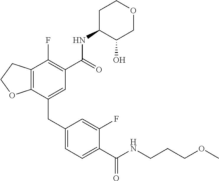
C12=C(CCO1)C(F)=C(C(NC1C(O)COCC1)=O)C=C2CC1=CC=C(C(NCCCOC)=O)C(F)=C1
